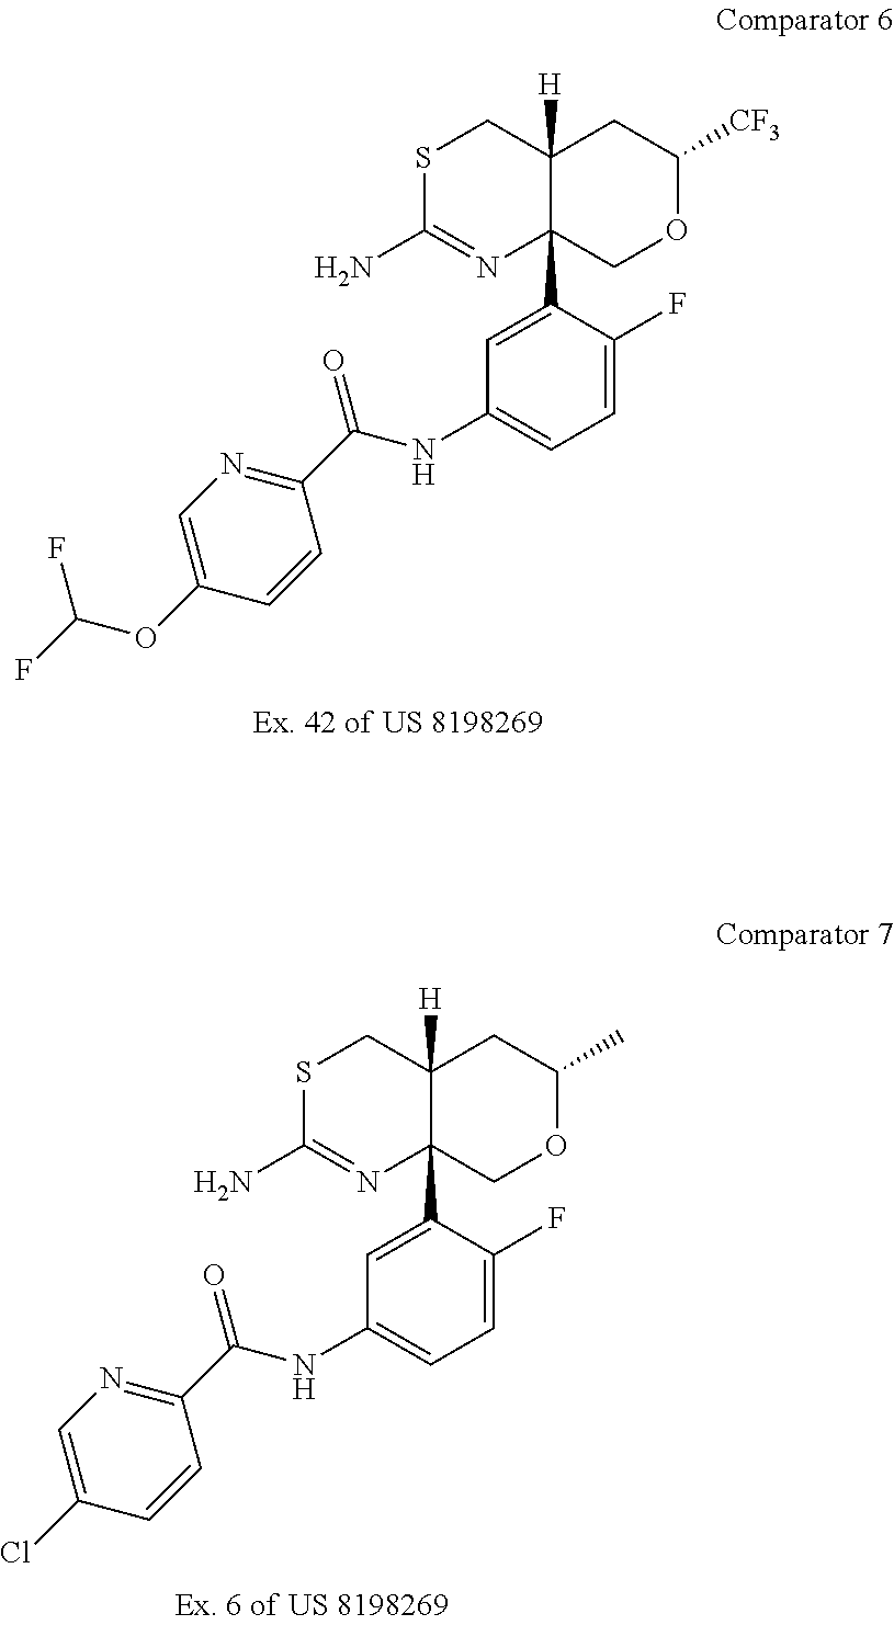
S1C(N)=NC2(C3=CC(NC(C4=NC=C(OC(F)F)C=C4)=O)=CC=C3F)C([H])(C1)CC([CF3])OC2.S1C(N)=NC2(C3=CC(NC(C4=NC=C(Cl)C=C4)=O)=CC=C3F)C([H])(C1)CC(C)OC2
